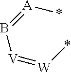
*[A]=B[V]=[W]*
